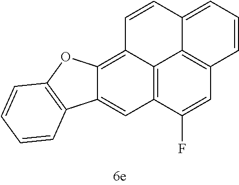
C12=C3C(F)=CC4=C1C(=CC=C4)C=CC2=C1C(=C3)C2=C(O1)C=CC=C2
